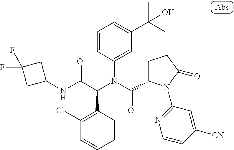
C1(NC(C(N(C(=O)C2CCC(=O)N2C2=NC=CC([CN])=C2)C2=CC(C(C)(C)O)=CC=C2)C2=C(Cl)C=CC=C2)=O)CC(F)(F)C1
